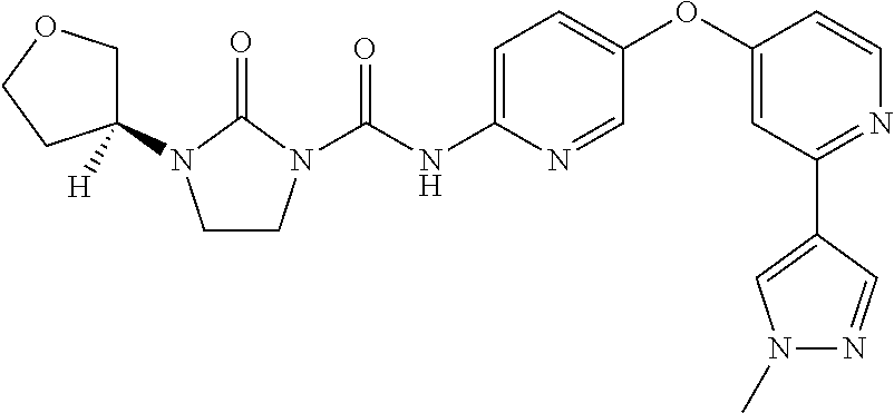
C1CN(C(NC2=CC=C(OC3=CC(C4=CN(C)N=C4)=NC=C3)C=N2)=O)C(=O)N1C1([H])COCC1
